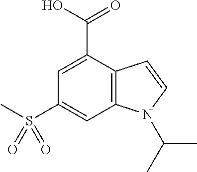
C1=C(C(O)=O)C2=C(C=C1S(C)(=O)=O)N(C(C)C)C=C2
